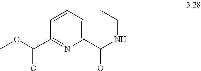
C1=CC=C(C(NCC)O)N=C1C(OC)=O
